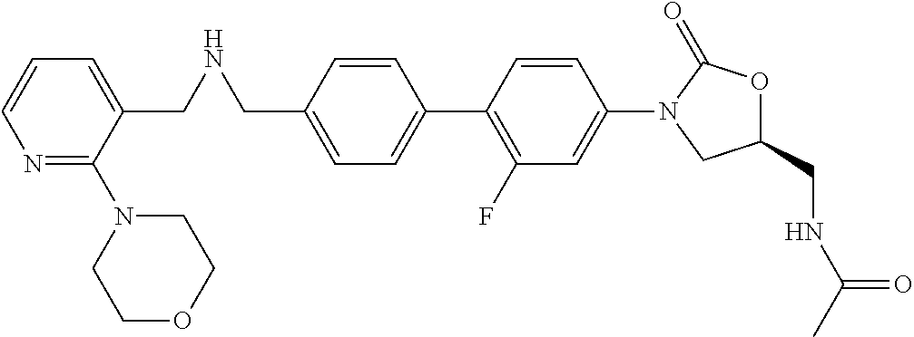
C1=C(CNCC2=CC=CN=C2N2CCOCC2)C=CC(C2=C(F)C=C(N3CC(CNC(C)=O)OC3=O)C=C2)=C1
